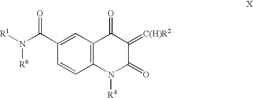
C12=C(C=C(C(N([R1])[R6])=O)C=C1)C(=O)C(=[C(H)R2])C(=O)N2[R4]
